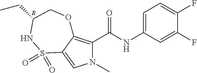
N1(C)C(C(NC2=CC=C(F)C(F)=C2)=O)=C2C(=C1)S(=O)(=O)NC(CC)CO2.[R]
